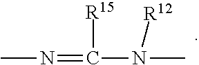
CN=C(N([R12])C)[R15]
